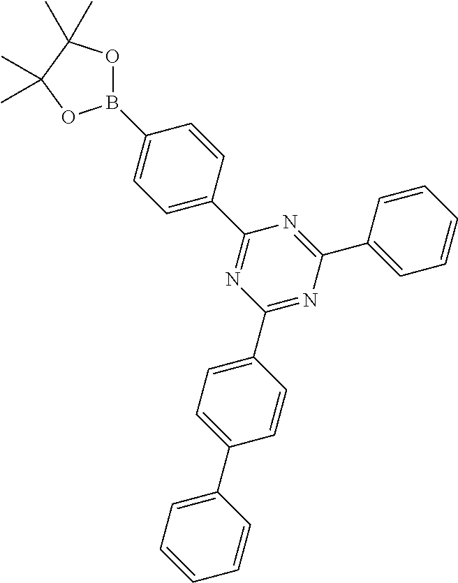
B1(C2=CC=C(C3=NC(C4=CC=C(C5=CC=CC=C5)C=C4)=NC(C4=CC=CC=C4)=N3)C=C2)OC(C)(C)C(C)(C)O1
